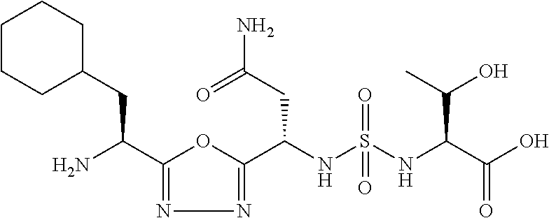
C1(C(N)CC2CCCCC2)=NN=C(C(NS(NC(C(O)=O)C(O)C)(=O)=O)CC(N)=O)O1
